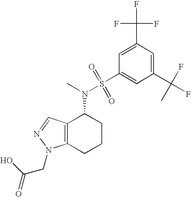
C1(C(F)(F)C)=CC(C(F)(F)F)=CC(S(=O)(=O)N(C)C2C3=C(CCC2)N(CC(=O)O)N=C3)=C1
